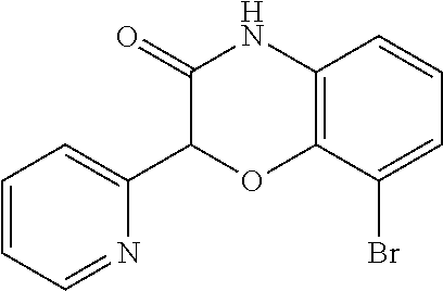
C1(=O)C(C2=CC=CC=N2)OC2=C(N1)C=CC=C2Br
